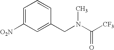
C1=C([O2N])C=C(CN(C([CF3])=O)C)C=C1
